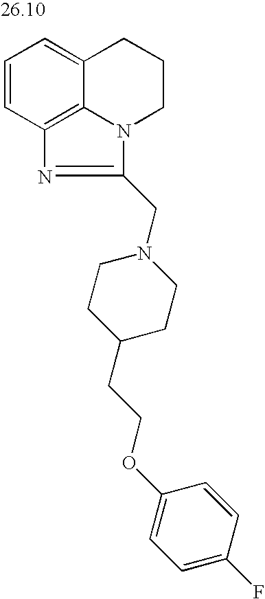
C1=CC2=C3C(=C1)CCCN3C(CN1CCC(CCOC3=CC=C(F)C=C3)CC1)=N2
